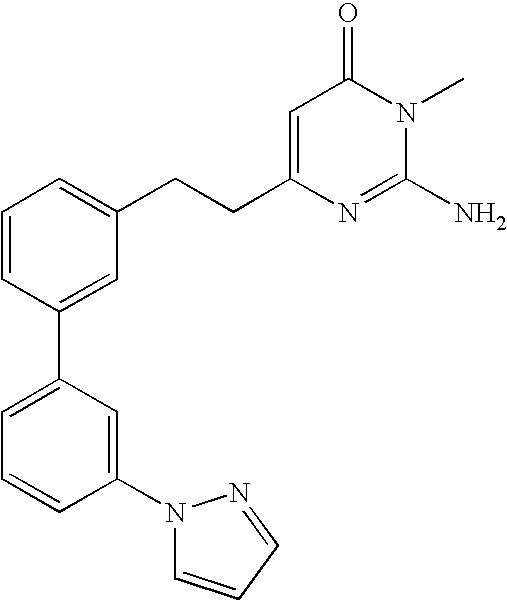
C1=CC(C2=CC=CC(N3C=CC=N3)=C2)=CC(CCC2=CC(=O)N(C)C(N)=N2)=C1
